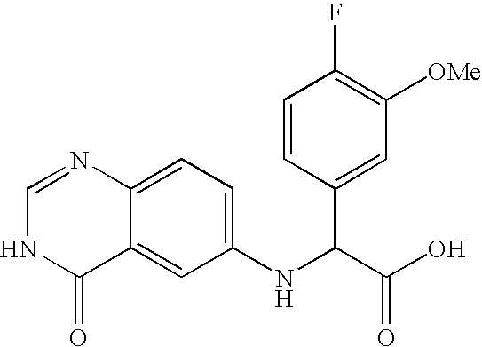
C1(NC(C(O)=O)C2=CC([OMe])=C(F)C=C2)=CC=C2C(=C1)C(=O)NC=N2
